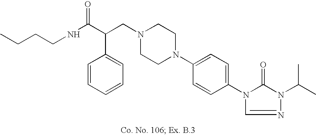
N1(CC(C(NCCCC)=O)C2=CC=CC=C2)CCN(C2=CC=C(N3C(=O)N(C(C)C)N=C3)C=C2)CC1
